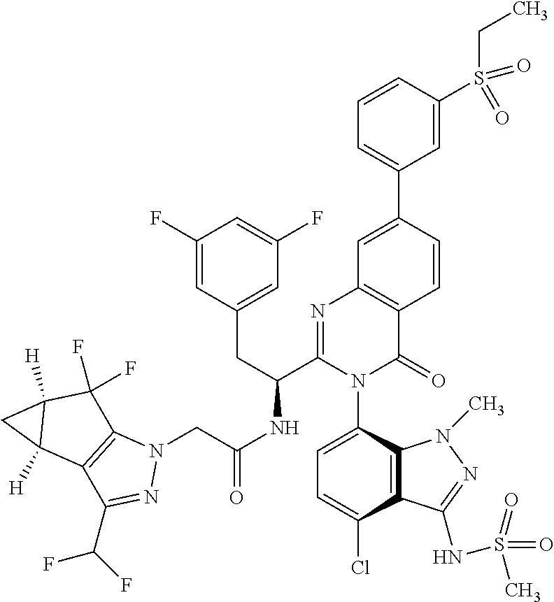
C1=C(Cl)C2=C(C(N3C(=O)C4=C(N=C3C(CC3=CC(F)=CC(F)=C3)NC(CN3C5=C(C(C(F)F)=N3)C3([H])C([H])(C5(F)F)C3)=O)C=C(C3=CC=CC(S(CC)(=O)=O)=C3)C=C4)=C1)N(C)N=C2NS(=O)(C)=O
